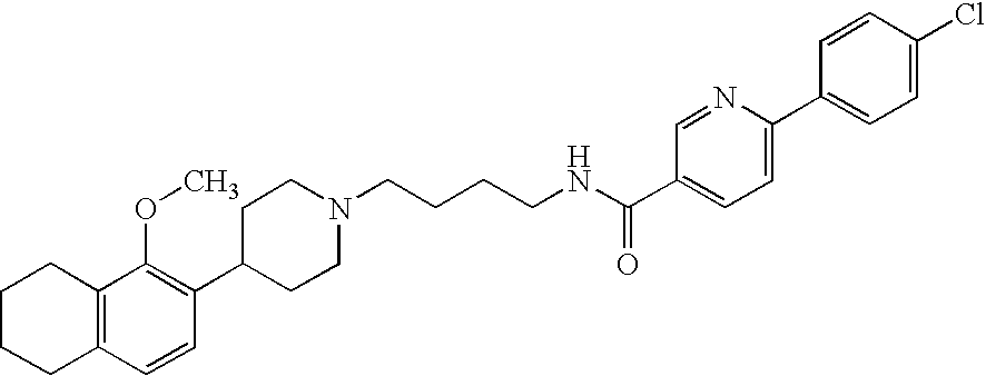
C1(C2=C(OC)C3=C(C=C2)CCCC3)CCN(CCCCNC(=O)C2=CC=C(C3=CC=C(Cl)C=C3)N=C2)CC1
